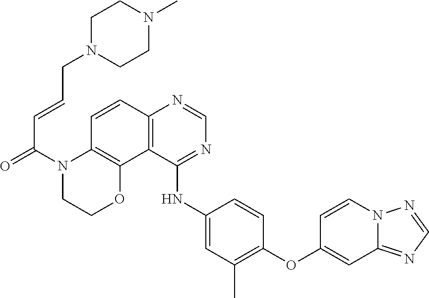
C1=NN2C=CC(OC3=C(C)C=C(NC4=NC=NC5=C4C4=C(N(C(C=CCN6CCN(C)CC6)=O)CCO4)C=C5)C=C3)=CC2=N1
